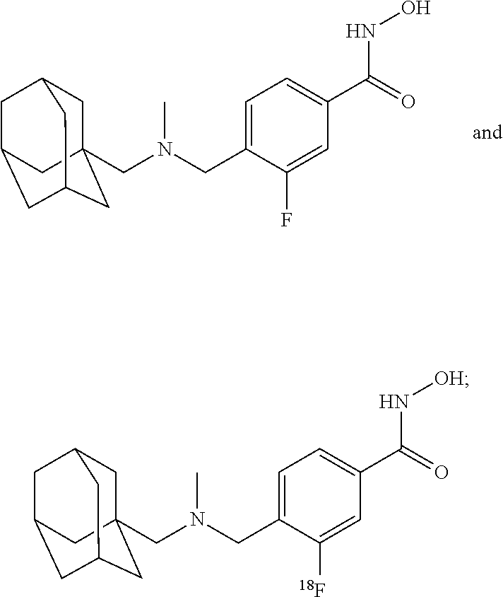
C1C2(CN(CC3=CC=C(C(=O)NO)C=C3F)C)CC3CC(CC1C3)C2.C1C2(CN(CC3=CC=C(C(=O)N[OH])C=C3[18F])C)CC3CC(CC1C3)C2
